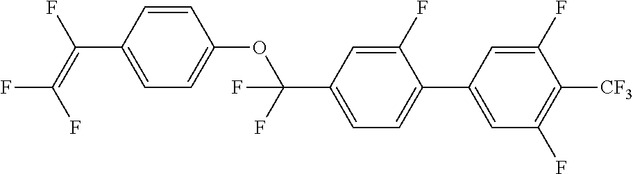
C1=CC(C(=C(F)F)F)=CC=C1OC(C1=CC=C(C2=CC(F)=C([CF3])C(F)=C2)C(F)=C1)(F)F
